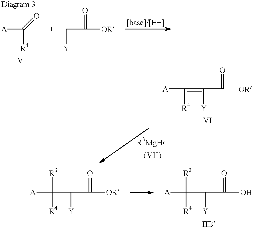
[A]C([R4])([R3])C(C([OR])=O)[Y].[A]C([R4])([R3])C(C(O)=O)[Y].[A]C([R4])=O.C([Y])C([OR])=O.[A]C([R4])=C(C([OR])=O)[Y]
